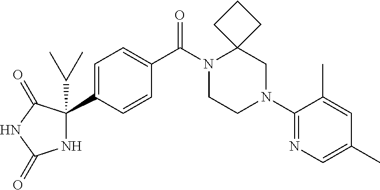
N1C(C(C)C)(C2=CC=C(C(N3CCN(C4=NC=C(C)C=C4C)CC34CCC4)=O)C=C2)C(=O)NC1=O
